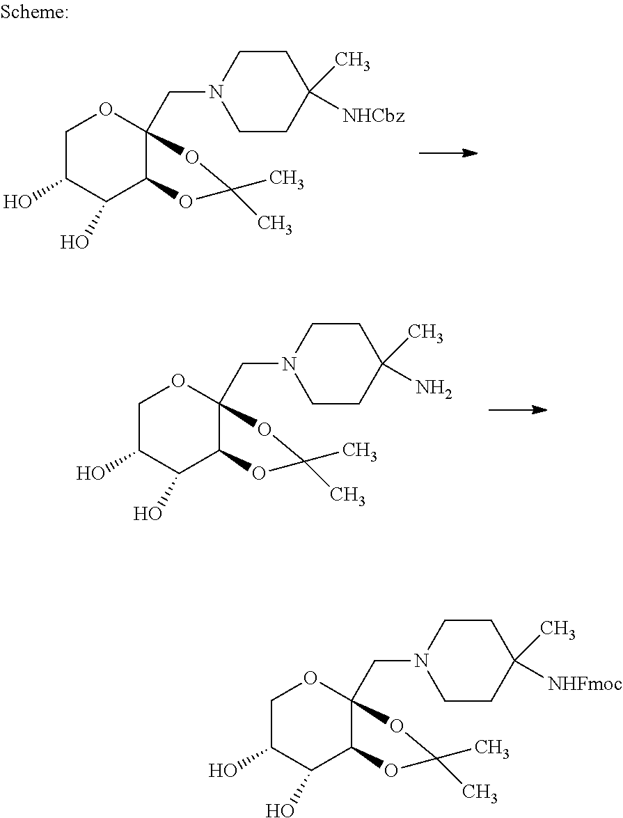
C1C(O)C(O)C2C(CN3CCC(C)([NHCbz])CC3)(O1)OC(C)(C)O2.C1C(O)C(O)C2C(CN3CCC(C)(N)CC3)(O1)OC(C)(C)O2.C1C(O)C(O)C2C(CN3CCC(C)([NHFmoc])CC3)(O1)OC(C)(C)O2
